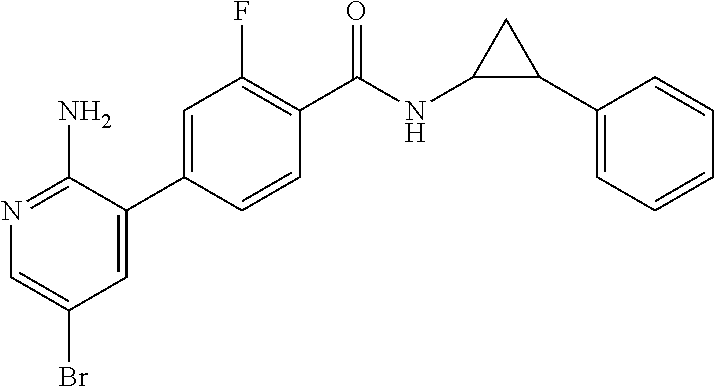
N1=C(N)C(C2=CC(F)=C(C(NC3C(C4=CC=CC=C4)C3)=O)C=C2)=CC(Br)=C1
